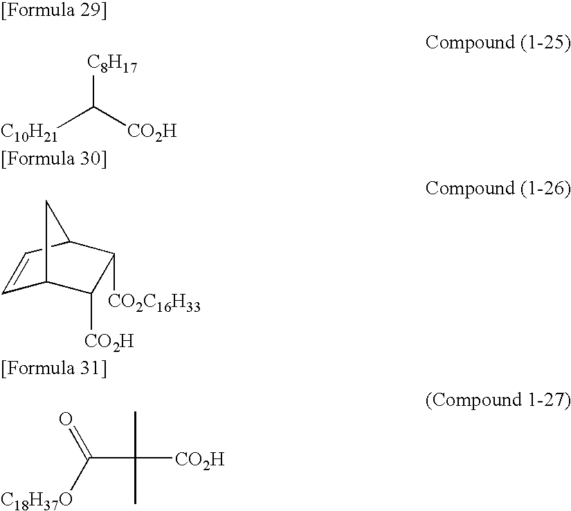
[C8H17]C([CO2H])[C10H21].C1=CC2C([CO2C16H33])C([CO2H])C1C2.C([CO2H])(C)(C)C([C18H37O])=O
